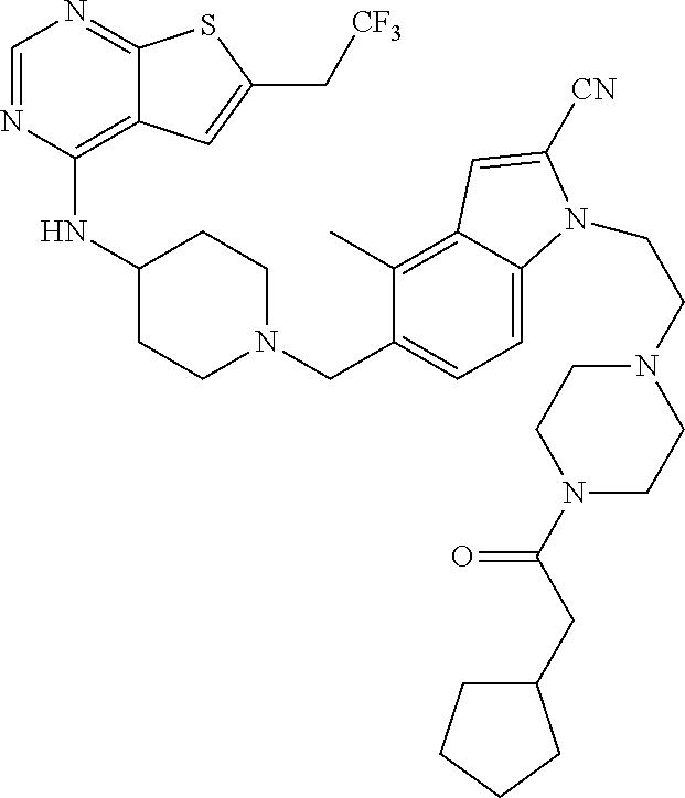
C1=NC(NC2CCN(CC3=CC=C4C(=C3C)C=C([CN])N4CCN3CCN(C(=O)CC4CCCC4)CC3)CC2)=C2C(=N1)SC(C[CF3])=C2
